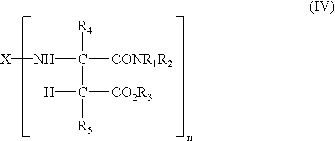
[X]NC([CONR1R2])(C([R5])([H])[CO2R3])[R4]
